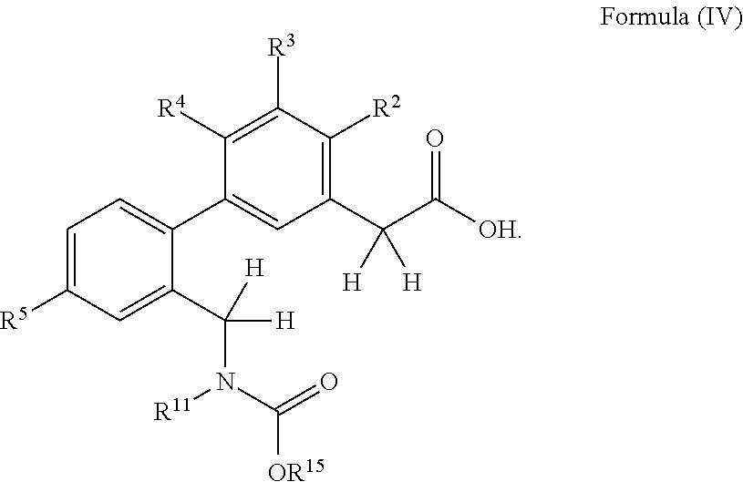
C1=C([R5])C=C(C(N(C([OR15])=O)[R11])([H])[H])C(C2=CC(C(C(=O)[OH])([H])[H])=C([R2])C([R3])=C2[R4])=C1
